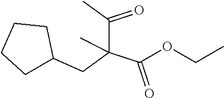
C(C(C(OCC)=O)(CC1CCCC1)C)(=O)C
